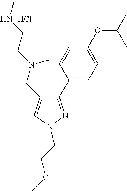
C1(C2=CC=C(OC(C)C)C=C2)=NN(CCOC)C=C1CN(CCNC)C.Cl
